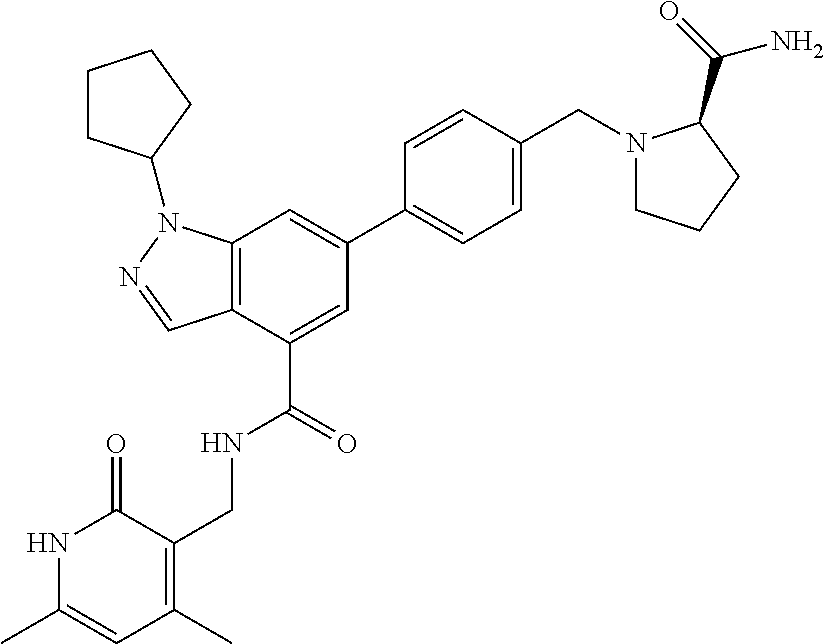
N1C(C)=CC(C)=C(CNC(C2=CC(C3=CC=C(CN4CCCC4C(=O)N)C=C3)=CC3=C2C=NN3C2CCCC2)=O)C1=O
